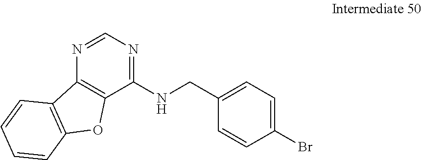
C1=CC(Br)=CC=C1CNC1=NC=NC2=C1OC1=C2C=CC=C1
